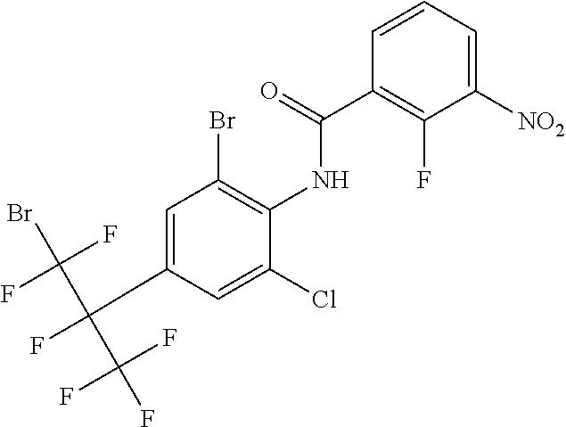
C1=C(C(C(F)(F)Br)(C(F)(F)F)F)C=C(Cl)C(NC(=O)C2=C(F)C([NO2])=CC=C2)=C1Br
